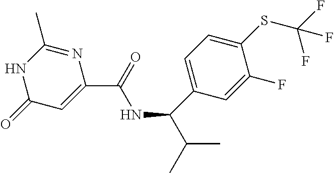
C1(C)=NC(C(=O)NC(C2=CC=C(SC(F)(F)F)C(F)=C2)C(C)C)=CC(=O)N1
